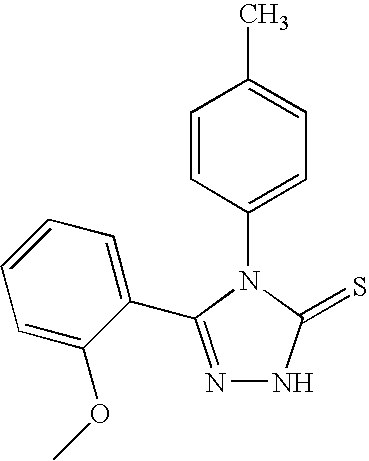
C1=CC(N2C(=S)NN=C2C2=CC=CC=C2OC)=CC=C1C
